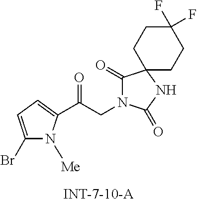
BrC1=CC=C(C(CN2C(=O)C3(NC2=O)CCC(F)(F)CC3)=O)N1[Me]
